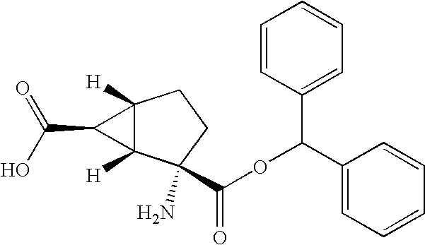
C12([H])C([H])(C(N)(C(OC(C3=CC=CC=C3)C3=CC=CC=C3)=O)CC1)C2C(O)=O
